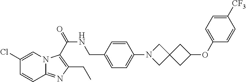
C(=O)(NCC1=CC=C(N2CC3(C2)CC(OC2=CC=C([CF3])C=C2)C3)C=C1)C1=C(CC)N=C2C=CC(Cl)=CN21
